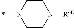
C1CN(C)CCN1[R6E]
